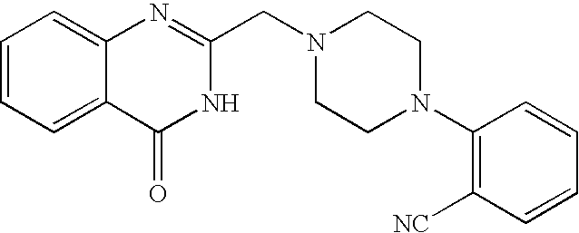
C1=CC=C2C(=C1)N=C(CN1CCN(C3=C([NC])C=CC=C3)CC1)NC2=O
